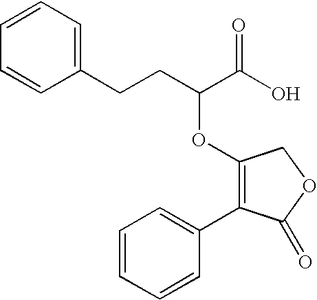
C1=CC=C(CCC(C(O)=O)OC2=C(C3=CC=CC=C3)C(=O)OC2)C=C1
